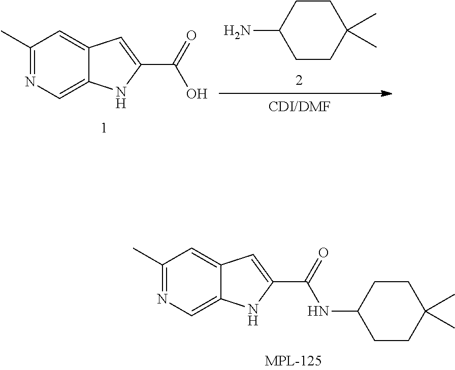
C1CC(C)(C)CCC1N.C1(C)=NC=C2C(=C1)C=C(C(=O)O)N2.C1(C)=NC=C2C(=C1)C=C(C(=O)NC1CCC(C)(C)CC1)N2
